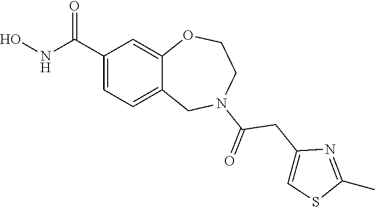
C1(C(NO)=O)=CC=C2C(=C1)OCCN(C(=O)CC1=CSC(C)=N1)C2
